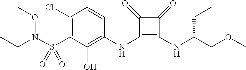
C1(Cl)=C(S(N(CC)OC)(=O)=O)C(O)=C(NC2=C(NC(COC)CC)C(=O)C2=O)C=C1
